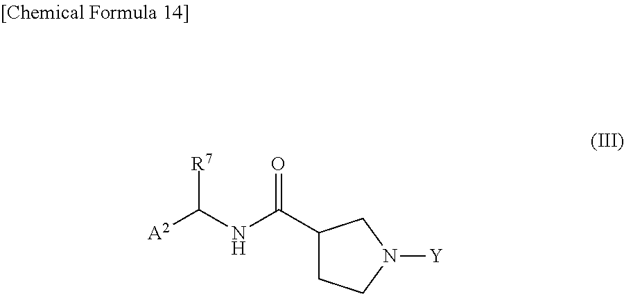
[A2]C([R7])NC(C1CCN([Y])C1)=O
